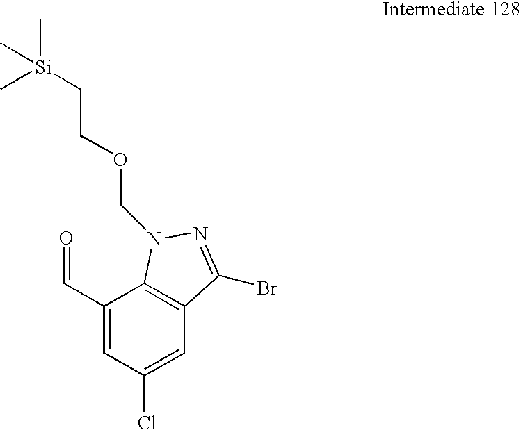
C1(C=O)=CC(Cl)=CC2=C1N(COCC[Si](C)(C)C)N=C2Br
